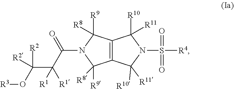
[R3]OC([R2])([R2])C([R1])([R1])C(=O)N1C([R9])([R8])C2=C(C1([R9])[R8])C([R10])([R11])N(S([R4])(=O)=O)C2([R10])[R11]
